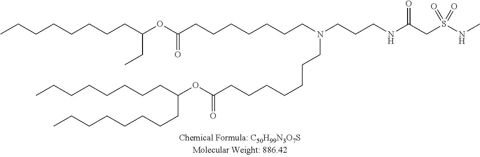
O(C(=O)CCCCCCCN(CCCNC(=O)CS(=O)(=O)NC)CCCCCCCC(OC(CC)CCCCCCCC)=O)C(CCCCCCCC)CCCCCCCC
